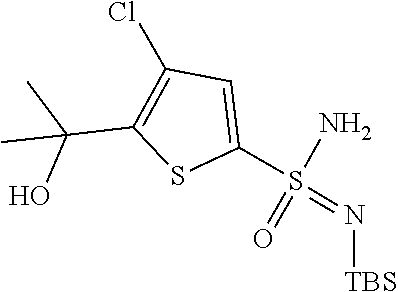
N(=S(N)(C1=CC(Cl)=C(C(C)(O)C)S1)=O)[TBS]
